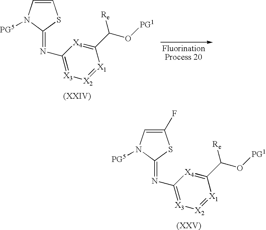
C1(N=C2SC=CN2[PG5])=[X3][X2]=[X1]C(C(O[PG1])[Re])=[X4]1.C1(N=C2SC(F)=CN2[PG5])=[X3][X2]=[X1]C(C(O[PG1])[Re])=[X4]1
